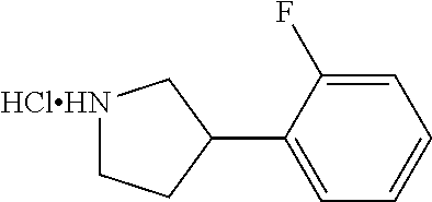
C1=C(F)C(C2C[HClHN]CC2)=CC=C1
